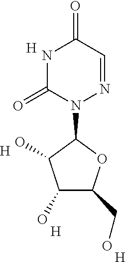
N1C(=O)N(C2C(O)C(O)C(CO)O2)N=CC1=O.[H].[H].[H].[H]
